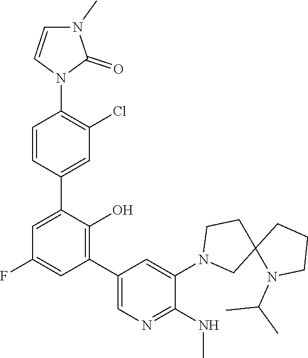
C1(F)=CC(C2=CN=C(NC)C(N3CC4(CC3)N(C(C)C)CCC4)=C2)=C(O)C(C2=CC(Cl)=C(N3C(=O)N(C)C=C3)C=C2)=C1
